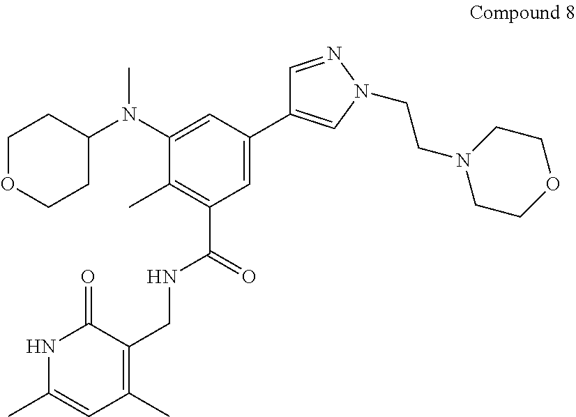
C1(C)=C(C(=O)NCC2=C(C)C=C(C)NC2=O)C=C(C2=CN(CCN3CCOCC3)N=C2)C=C1N(C1CCOCC1)C
